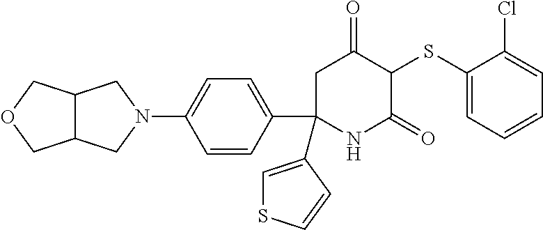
C1(SC2C(=O)CC(C3=CC=C(N4CC5C(C4)COC5)C=C3)(C3=CSC=C3)NC2=O)=CC=CC=C1Cl
